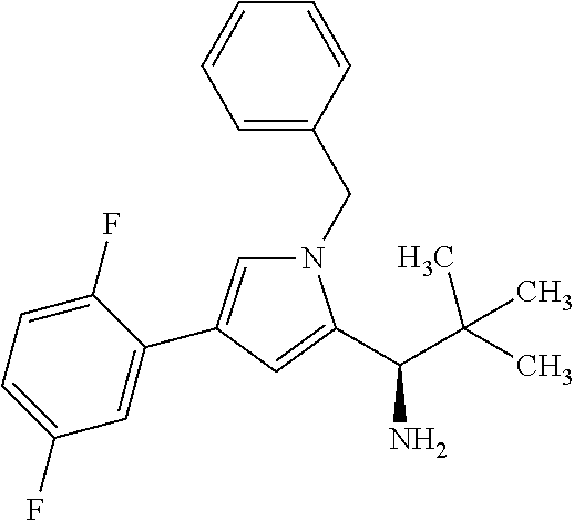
C1=CC=C(CN2C=C(C3=CC(F)=CC=C3F)C=C2C(C(C)(C)C)N)C=C1
